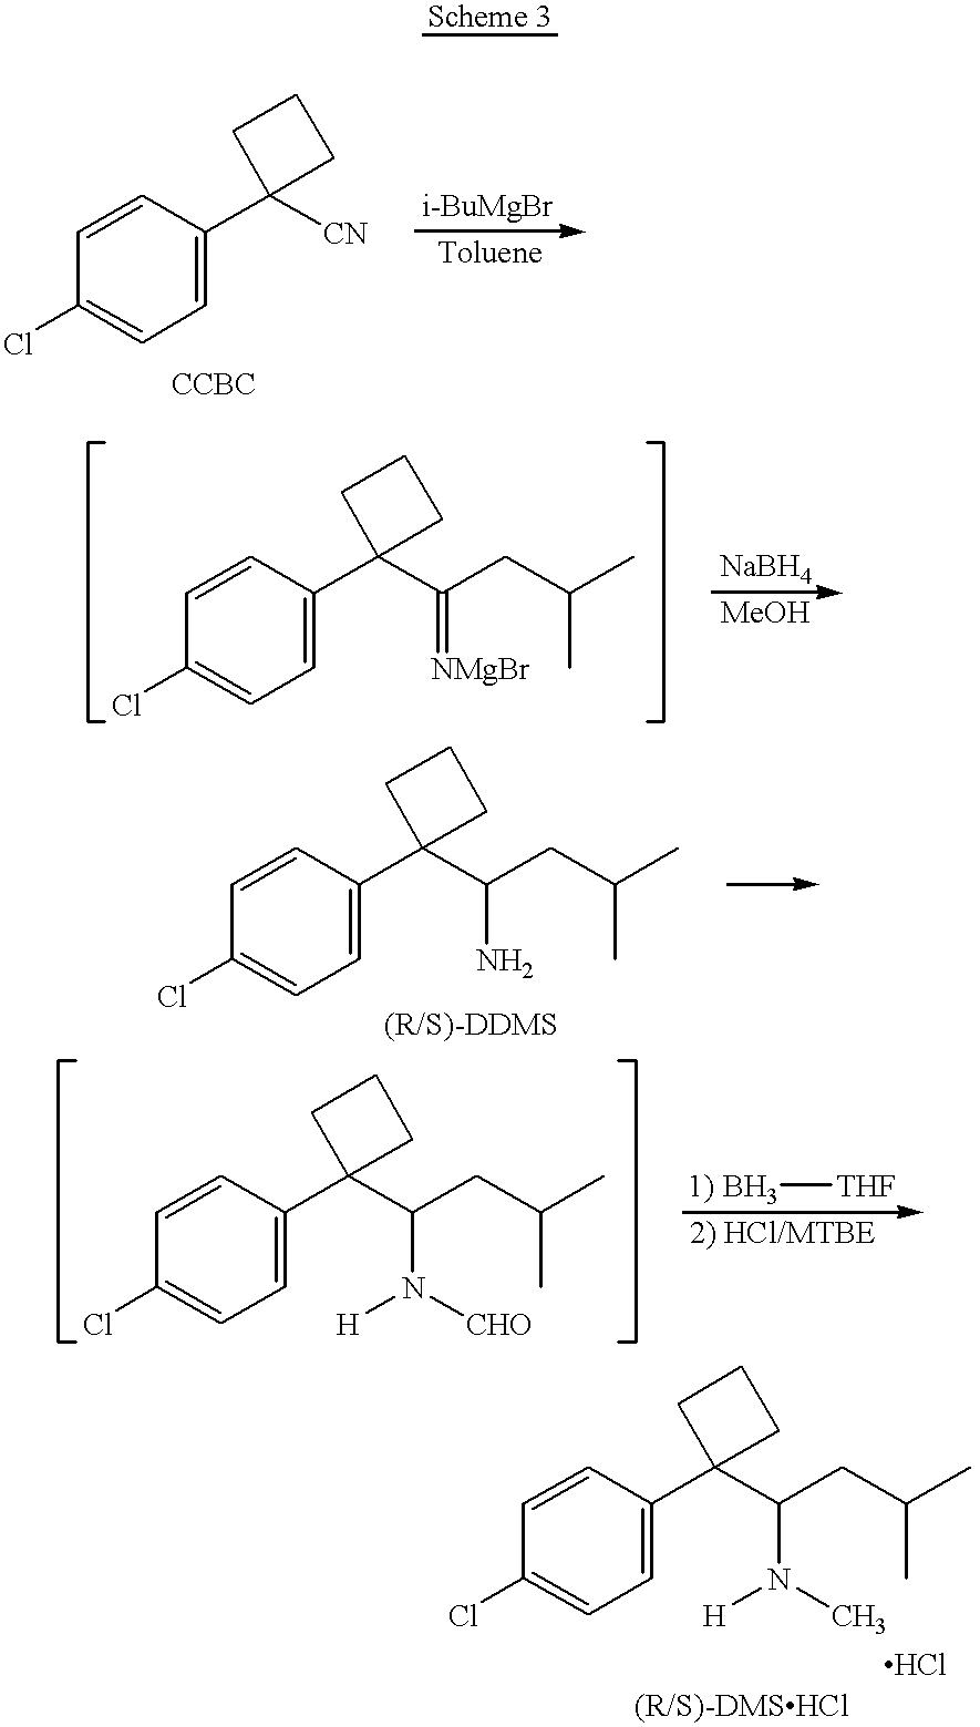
ClC1=CC=C(C2([CN])CCC2)C=C1.ClC1=CC=C(C2(C(CC(C)C)N([H])C)CCC2)C=C1.ClC1=CC=C(C2(C(CC(C)C)=[NMgBr])CCC2)C=C1.ClC1=CC=C(C2(C(CC(C)C)N)CCC2)C=C1.ClC1=CC=C(C2(C(CC(C)C)N([H])[CHO])CCC2)C=C1.[1) BH3][THF]
